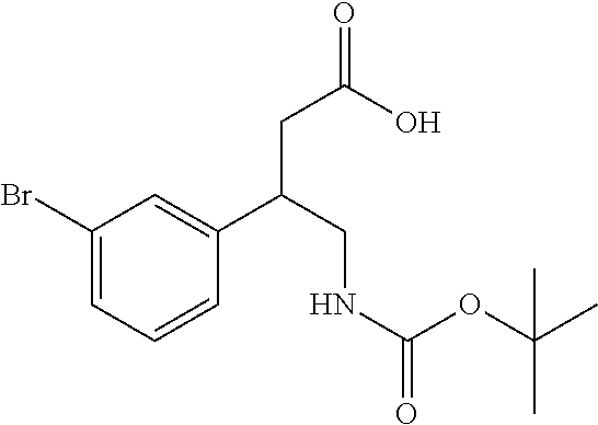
BrC1=CC=CC(C(CNC(OC(C)(C)C)=O)CC(O)=O)=C1
